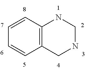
C12=C(C=CC=C1)NCNC2
